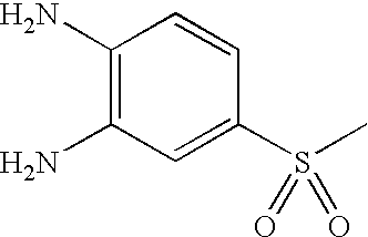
C1(N)=C(N)C=C(S(C)(=O)=O)C=C1
